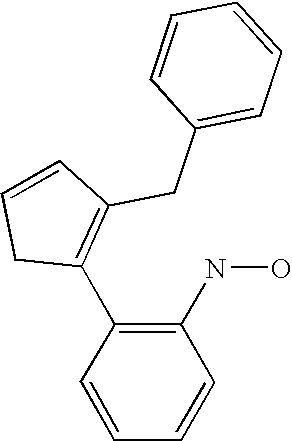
C1=CC=CC(NO)=C1C1=C(CC2=CC=CC=C2)C=CC1
